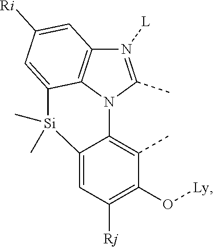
N1([L])=C(C)N2C3=C1C=C([Ri])C=C3[Si](C)(C)C1=CC([Rj])=C(O[Ly])C(C)=C21
